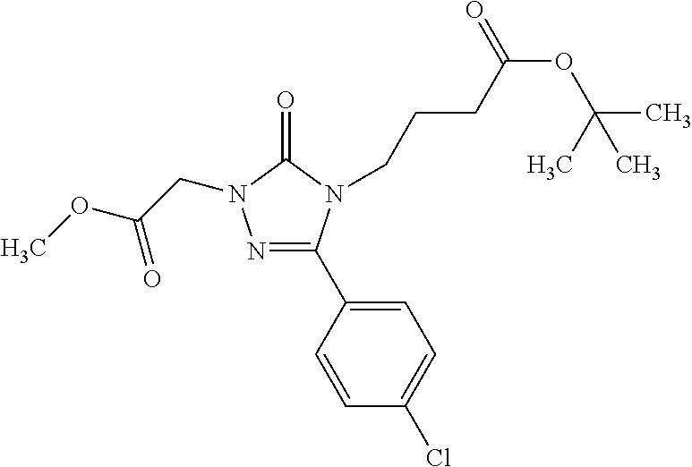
N1=C(C2=CC=C(Cl)C=C2)N(CCCC(OC(C)(C)C)=O)C(=O)N1CC(OC)=O
